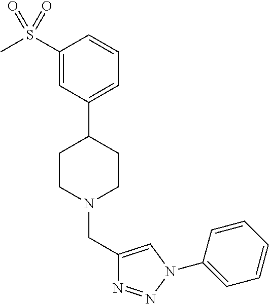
C1(S(C)(=O)=O)=CC(C2CCN(CC3=CN(C4=CC=CC=C4)N=N3)CC2)=CC=C1
